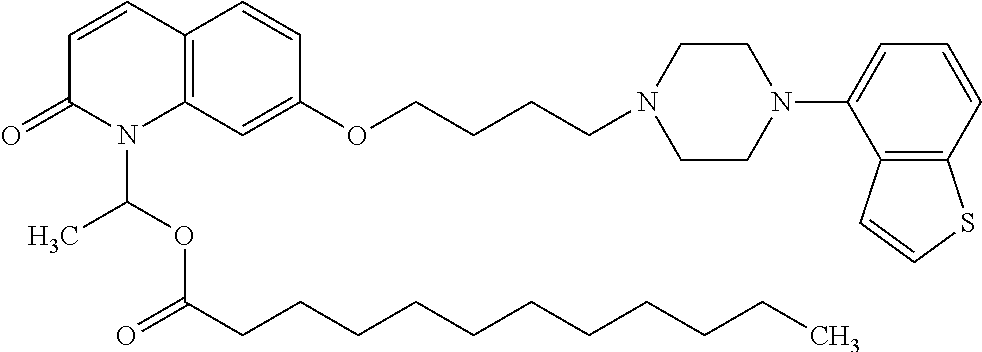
C1=CC2=C(N(C(OC(CCCCCCCCCCC)=O)C)C1=O)C=C(OCCCCN1CCN(C3=CC=CC4=C3C=CS4)CC1)C=C2
